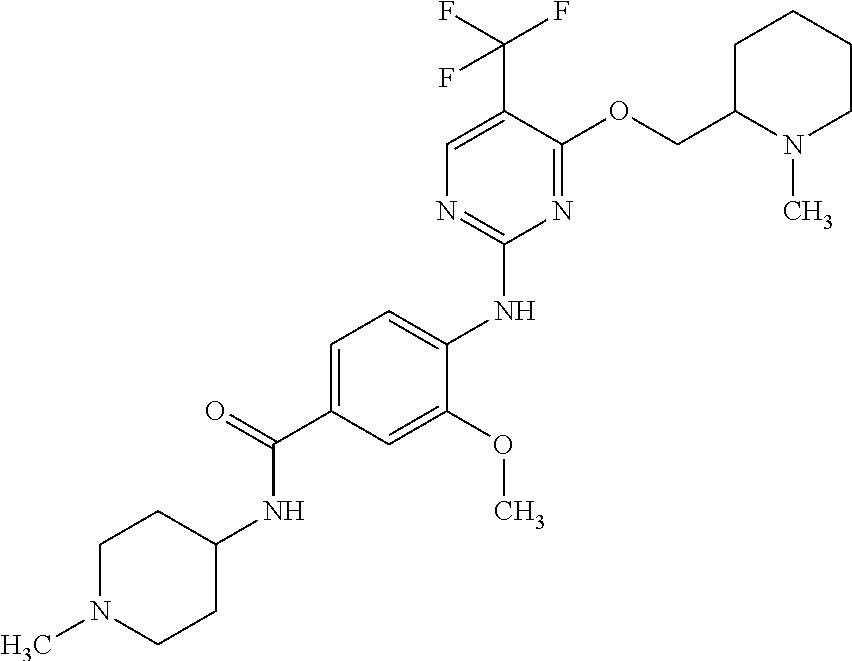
C1=C(C(=O)NC2CCN(C)CC2)C=C(OC)C(NC2=NC=C(C(F)(F)F)C(OCC3N(C)CCCC3)=N2)=C1
